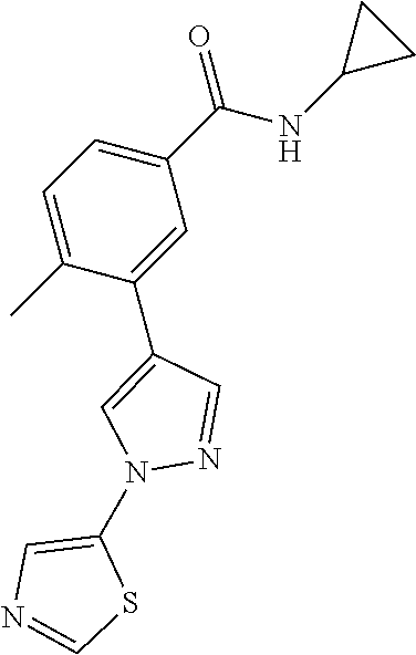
C1=C(C)C(C2=CN(C3=CN=CS3)N=C2)=CC(C(NC2CC2)=O)=C1
